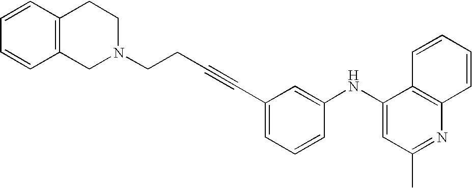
C1=CC=CC2=C1CCN(CCC#CC1=CC=CC(NC3=CC(C)=NC4=C3C=CC=C4)=C1)C2
